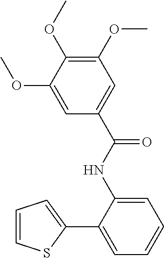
C1(C2=CC=CC=C2NC(C2=CC(OC)=C(OC)C(OC)=C2)=O)=CC=CS1
